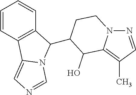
C1=CC2=C(C=C1)C(C1CCN3N=CC(C)=C3C1O)N1C2=CN=C1
